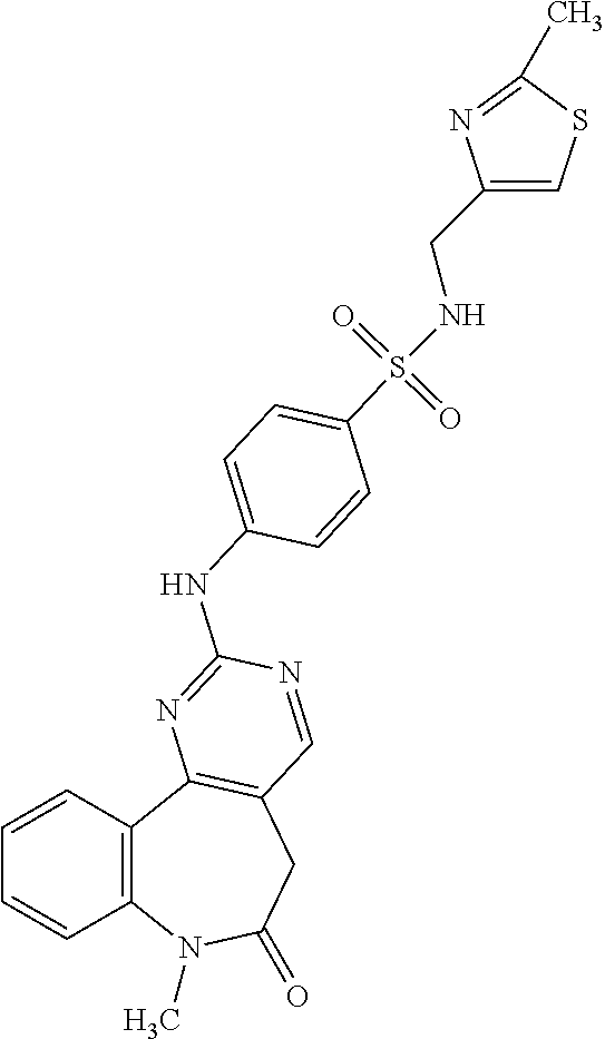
C1=CC2=C(C=C1)N(C)C(=O)CC1=C2N=C(NC2=CC=C(S(=O)(=O)NCC3=CSC(C)=N3)C=C2)N=C1
